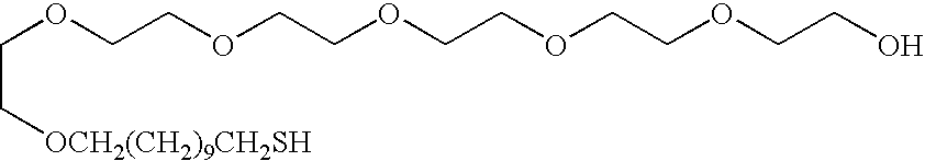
C(OCCOCCOCCOCCOCCO)C[OCH2(CH2)9CH2SH]
